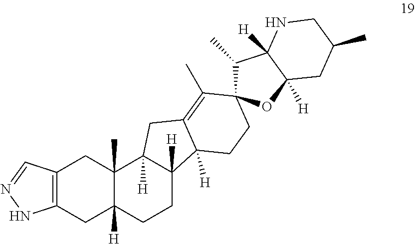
C12=C(CC3([H])C(C)(C1)C1([H])C([H])(CC3)C3([H])C(=C(C)C4(C(C)C5([H])C([H])(O4)CC(C)CN5)CC3)C1)NN=C2
